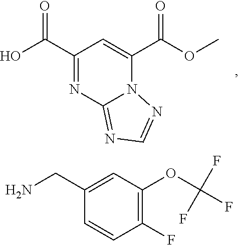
C1(C(O)=O)=NC2=NC=NN2C(C(OC)=O)=C1.C1(F)=C(OC(F)(F)F)C=C(CN)C=C1
